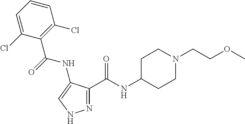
N1=C(C(NC2CCN(CCOC)CC2)=O)C(NC(C2=C(Cl)C=CC=C2Cl)=O)=CN1
